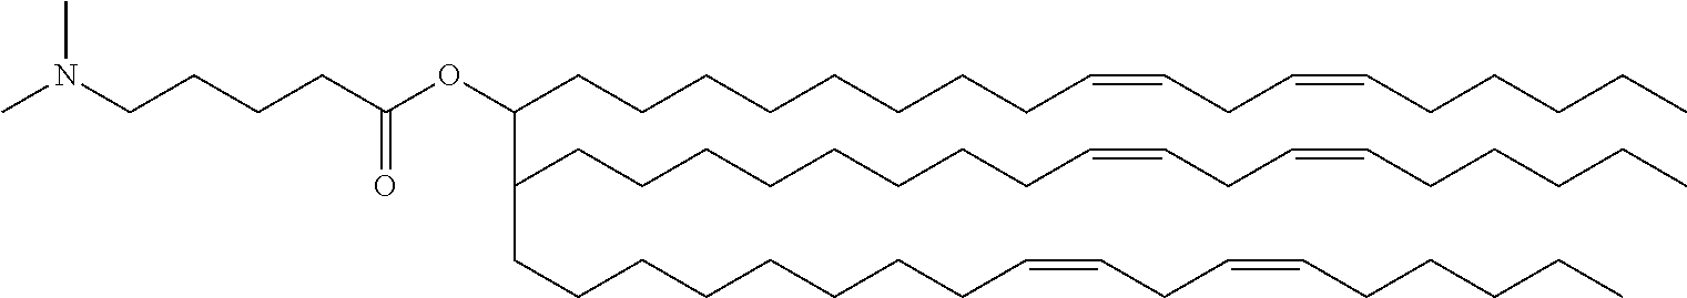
CN(CCCCC(OC(CCCCCCCCC=CCC=CCCCCC)C(CCCCCCCCC=CCC=CCCCCC)CCCCCCCCC=CCC=CCCCCC)=O)C
